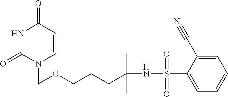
N1C(=O)N(COCCCC(NS(C2=CC=CC=C2C#N)(=O)=O)(C)C)C=CC1=O
